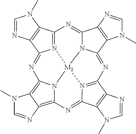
N12=C3C4=C(C1=NC1=C5C(=C6N1[M2]21N2C(=N3)C3=C(C2=NC2=N1C(=N6)C1=C2N=CN1C)N(C)C=N3)N=CN5C)N=CN4C
